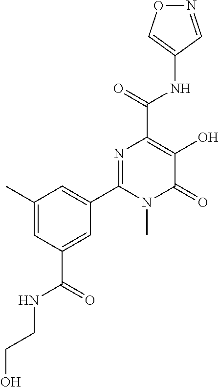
O1N=CC(NC(C2=C(O)C(=O)N(C)C(C3=CC(C)=CC(C(=O)NCCO)=C3)=N2)=O)=C1
